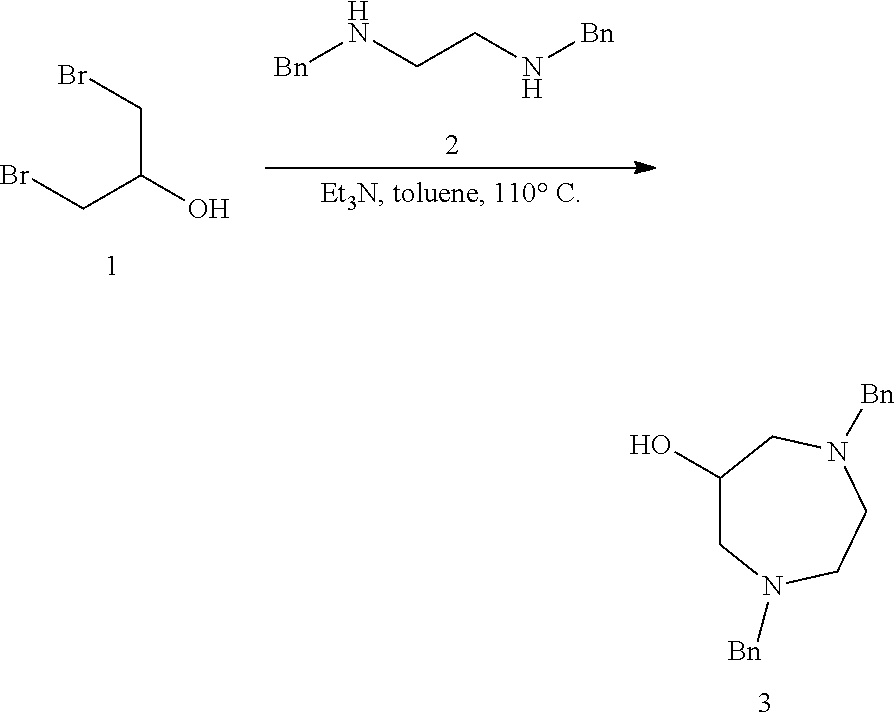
BrCC(CBr)O.[Bn]NCCN[Bn].C1(O)CN([Bn])CCN([Bn])C1
